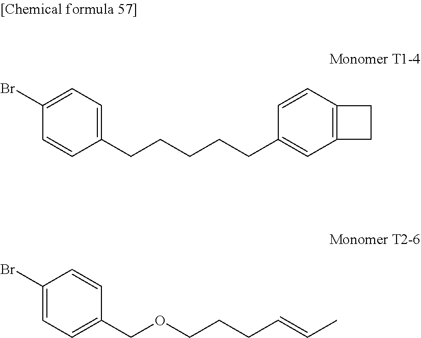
C1(Br)=CC=C(COCCCC=CC)C=C1.C1(Br)=CC=C(CCCCCC2=CC3=C(C=C2)CC3)C=C1
